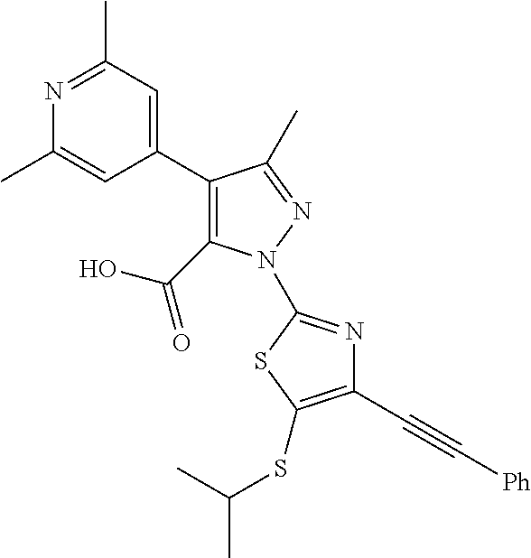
C1(C2=CC(C)=NC(C)=C2)=C(C(=O)O)N(C2=NC(C#C[Ph])=C(SC(C)C)S2)N=C1C
